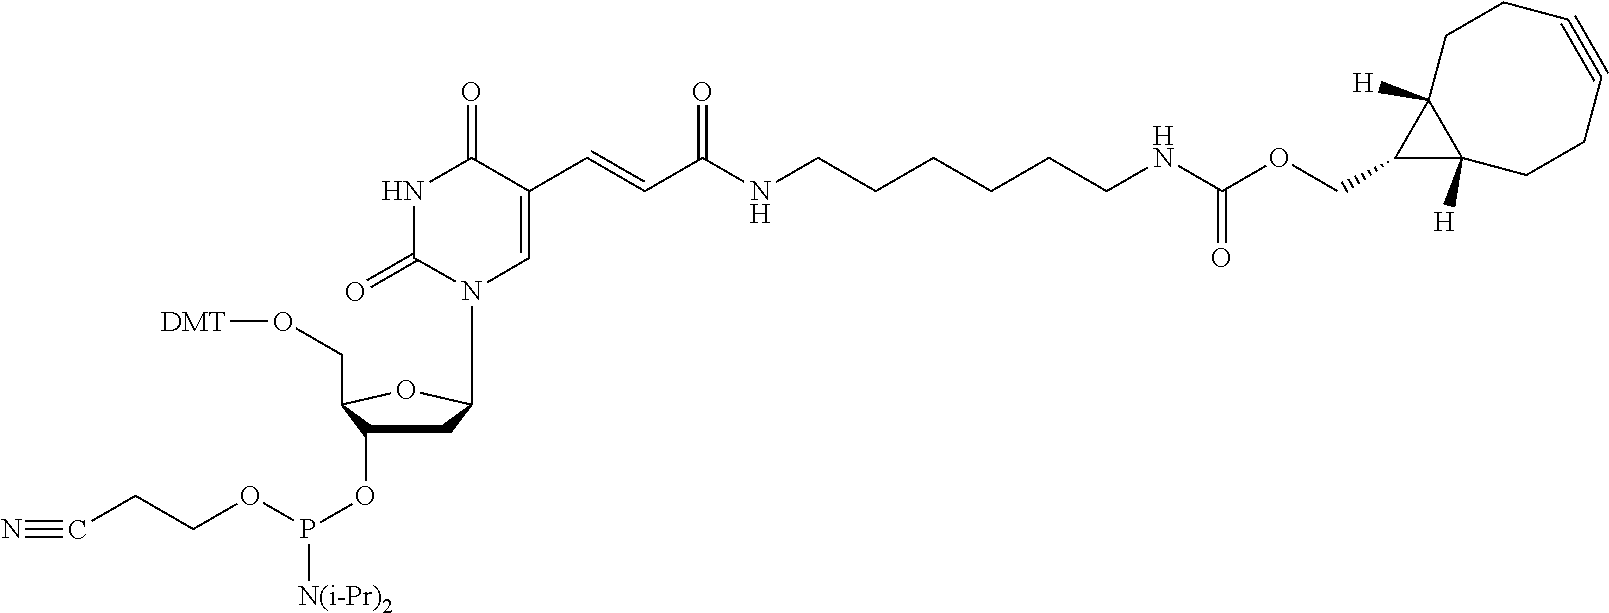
C1C(OP(OCCC#N)[N(i-Pr)2])C(CO[DMT])OC1N1C=C(C=CC(NCCCCCCNC(OCC2C3([H])CCC#CCCC32[H])=O)=O)C(=O)NC1=O
